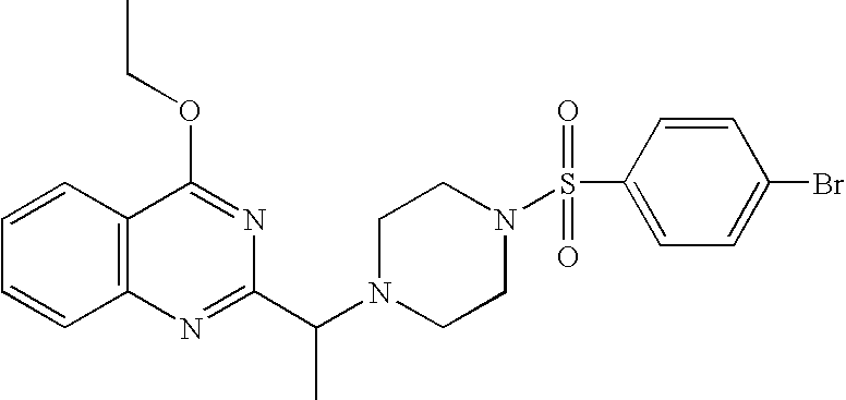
C1=CC2=C(C=C1)N=C(C(N1CCN(S(C3=CC=C(Br)C=C3)(=O)=O)CC1)C)N=C2OCC
